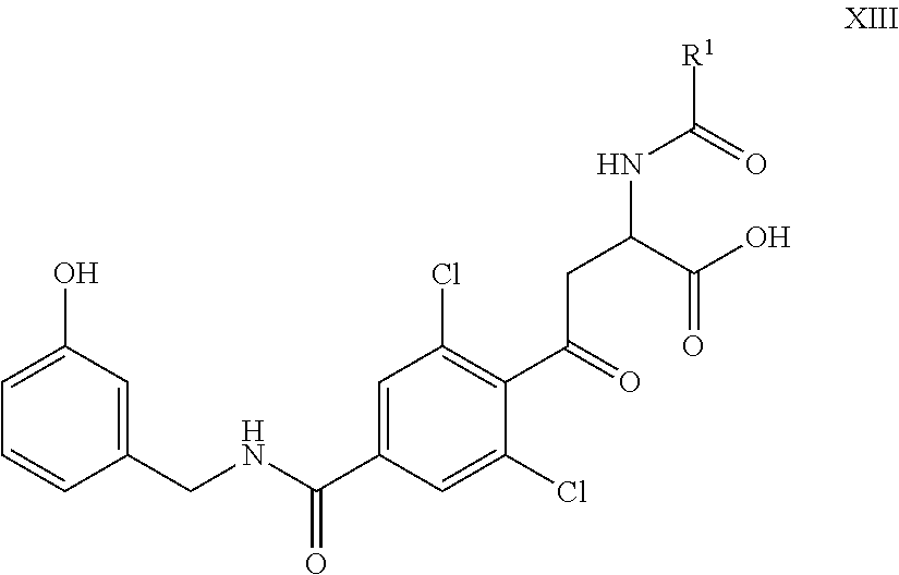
C(C(C(O)=O)NC(=O)[R1])C(=O)C1=C(Cl)C=C(C(NCC2=CC(O)=CC=C2)=O)C=C1Cl
